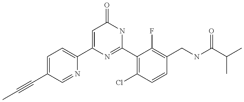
C1(C2=CC=C(C#CC)C=N2)=CC(=O)NC(C2=C(Cl)C=CC(CNC(C(C)C)=O)=C2F)=N1
